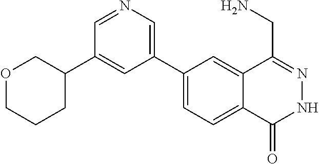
C1(C2=CN=CC(C3COCCC3)=C2)=CC=C2C(=C1)C(CN)=NNC2=O
